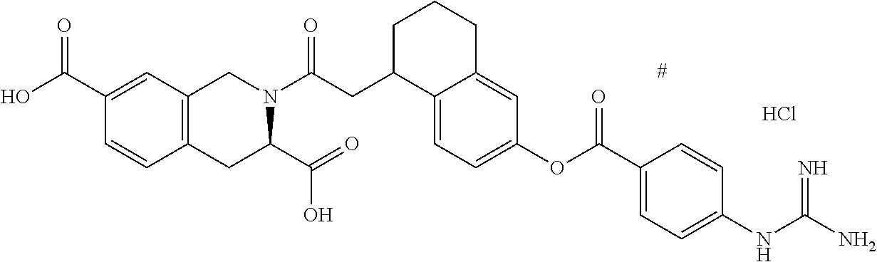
C12=CC=C(OC(C3=CC=C(NC(N)=N)C=C3)=O)C=C1CCCC2CC(N1CC2=C(C=CC(C(O)=O)=C2)CC1C(=O)O)=O.Cl
